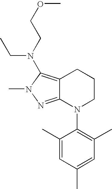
C12=NN(C)C(N(CCOC)CC)=C1CCCN2C1=C(C)C=C(C)C=C1C
